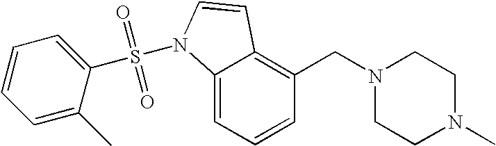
C1=CC=C2C(=C1CN1CCN(C)CC1)C=CN2S(C1=CC=CC=C1C)(=O)=O
